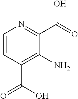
C1=CC(C(=O)O)=C(N)C(C(=O)O)=N1
